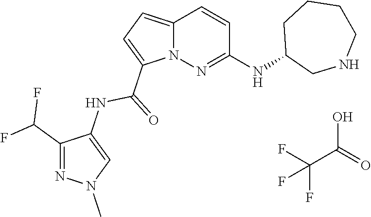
FC(F)(C(O)=O)F.N12C(=CC=C1C(=O)NC1=CN(C)N=C1C(F)F)C=CC(NC1CNCCCC1)=N2
